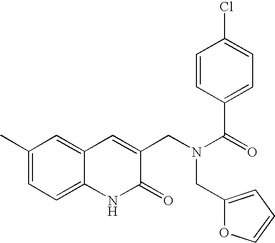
C1(C)=CC=C2C(=C1)C=C(CN(C(=O)C1=CC=C(Cl)C=C1)CC1=CC=CO1)C(=O)N2
